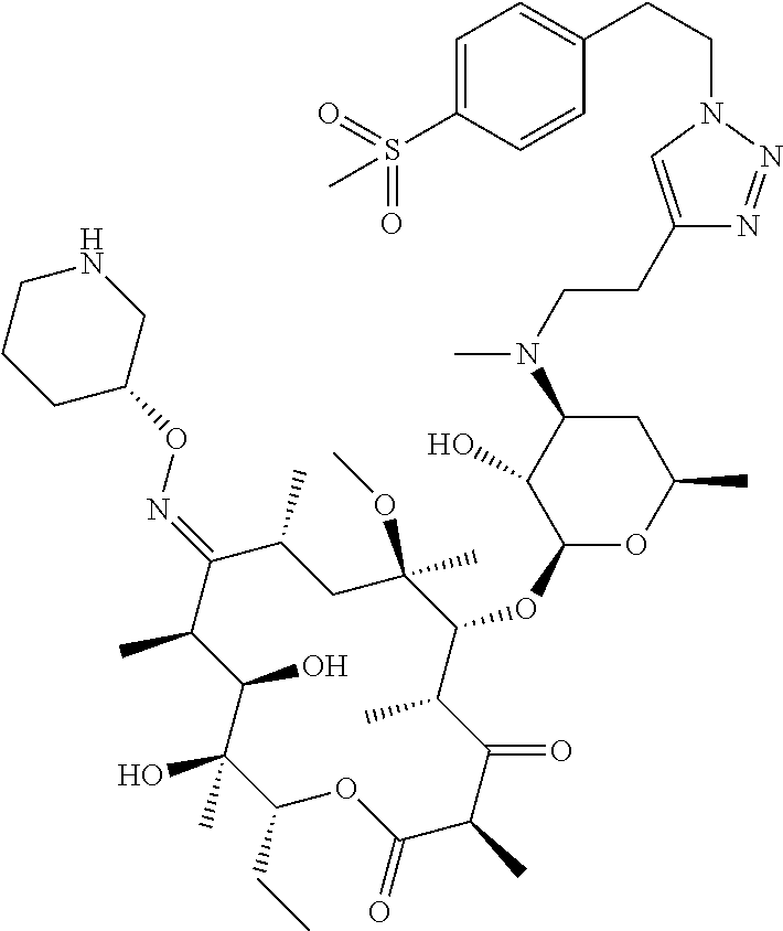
C1(CC)C(C)(O)C(O)C(C)C(=NOC2CNCCC2)C(C)CC(OC)(C)C(OC2OC(C)CC(N(C)CCC3=CN(CCC4=CC=C(S(=O)(=O)C)C=C4)N=N3)C2O)C(C)C(=O)C(C)C(=O)O1
